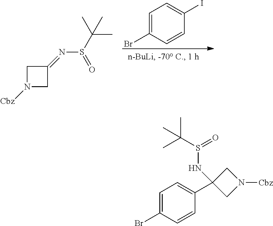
C1=C(Br)C=CC(I)=C1.N1([Cbz])CC(=NS(C(C)(C)C)=O)C1.C1=C(Br)C=CC(C2(NS(C(C)(C)C)=O)CN([Cbz])C2)=C1
